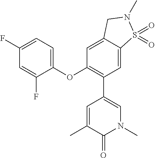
CC1=CC(C2=C(OC3=CC=C(F)C=C3F)C=C3C(=C2)S(=O)(=O)N(C)C3)=CN(C)C1=O
